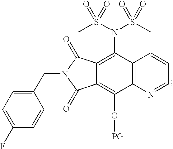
C1(CN2C(=O)C3=C(O[PG])C4=C(C(N(S(C)(=O)=O)S(C)(=O)=O)=C3C2=O)C=CC=N4)=CC=C(F)C=C1
